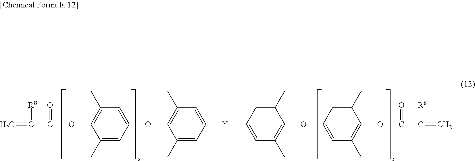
C1(C)=CC(OC2=C(C)C=C([Y]C3=CC(C)=C(OC4=CC(C)=C(OC(=O)C([R8])=C)C(C)=C4)C(C)=C3)C=C2C)=CC(C)=C1OC(=O)C([R8])=C
